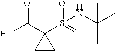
O=C(C1(S(=O)(=O)NC(C)(C)C)CC1)O
